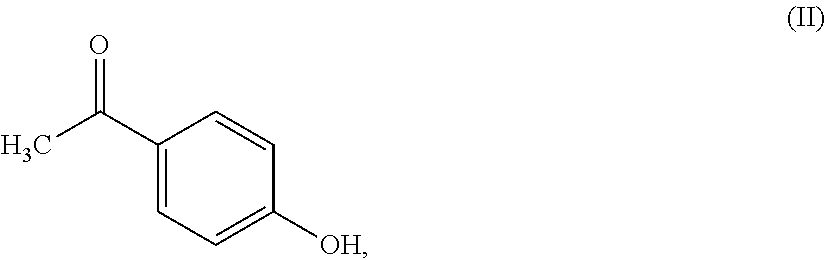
C1(C(C)=O)=CC=C([OH])C=C1
